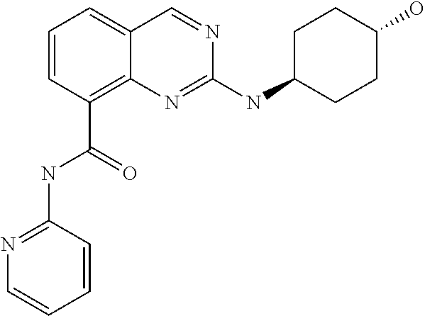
C1=CC=C2C(=C1C(=O)NC1=NC=CC=C1)N=C(NC1CCC(O)CC1)N=C2
